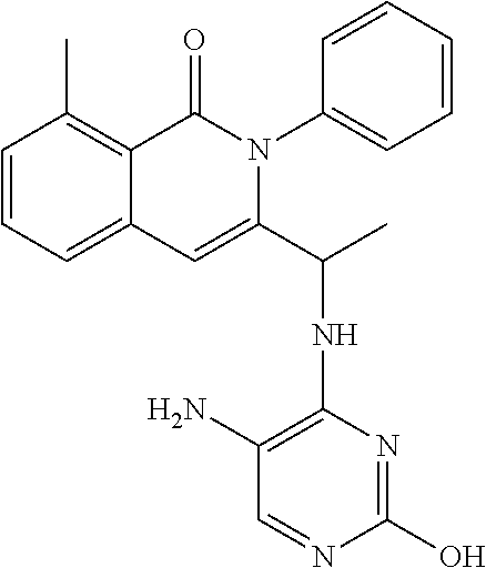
C1=CC=C2C(=C1C)C(=O)N(C1=CC=CC=C1)C(C(NC1=C(N)C=NC(O)=N1)C)=C2
